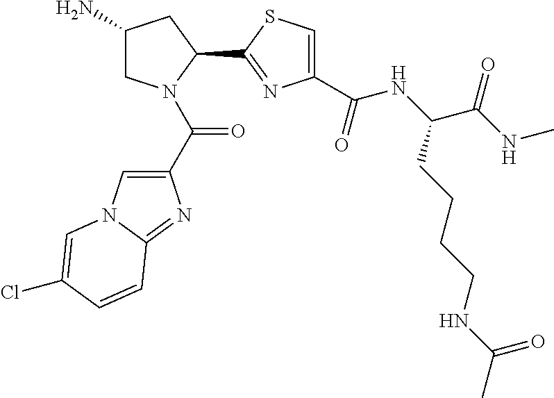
C1(N)CN(C(C2=CN3C(=N2)C=CC(Cl)=C3)=O)C(C2=NC(C(NC(C(NC)=O)CCCCNC(C)=O)=O)=CS2)C1
